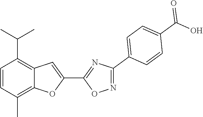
C1=CC(C)=C2C(=C1C(C)C)C=C(C1=NC(C3=CC=C(C(O)=O)C=C3)=NO1)O2
